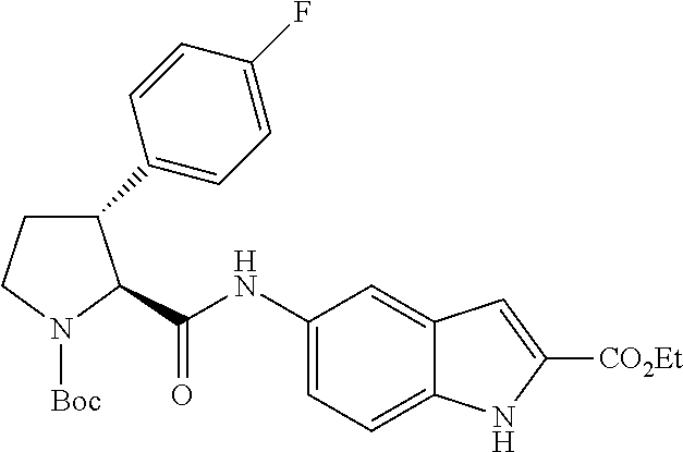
C1CN([Boc])C(C(NC2=CC=C3C(=C2)C=C([CO2Et])N3)=O)C1C1=CC=C(F)C=C1
